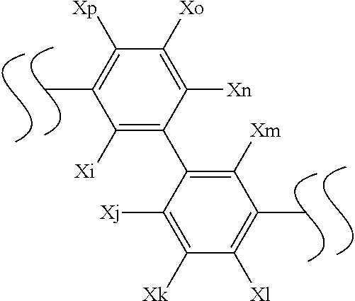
C1([Xo])=C([Xn])C(C2=C([Xm])C(C)=C([Xl])C([Xk])=C2[Xj])=C([Xi])C(C)=C1[Xp]
